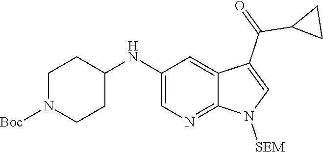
C1(NC2CCN([Boc])CC2)=CN=C2C(=C1)C(C(=O)C1CC1)=CN2[SEM]
